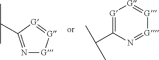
N1=C(C(C)C)[G]=[G][G]1.[G]1=C(C(C)C)N=[G][G]=[G]1
